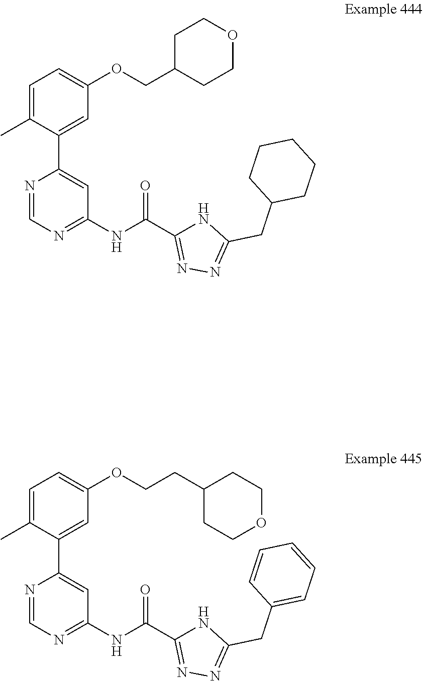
C1(NC(C2=NN=C(CC3=CC=CC=C3)N2)=O)=NC=NC(C2=CC(OCCC3CCOCC3)=CC=C2C)=C1.C1(NC(C2=NN=C(CC3CCCCC3)N2)=O)=NC=NC(C2=CC(OCC3CCOCC3)=CC=C2C)=C1
